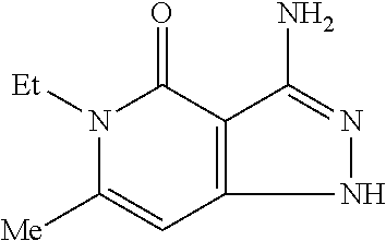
N1([Et])C([Me])=CC2=C(C1=O)C(N)=NN2
